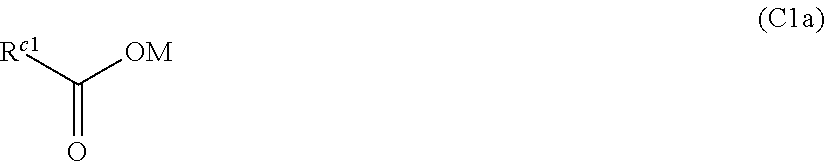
[Rc1]C([OM])=O
